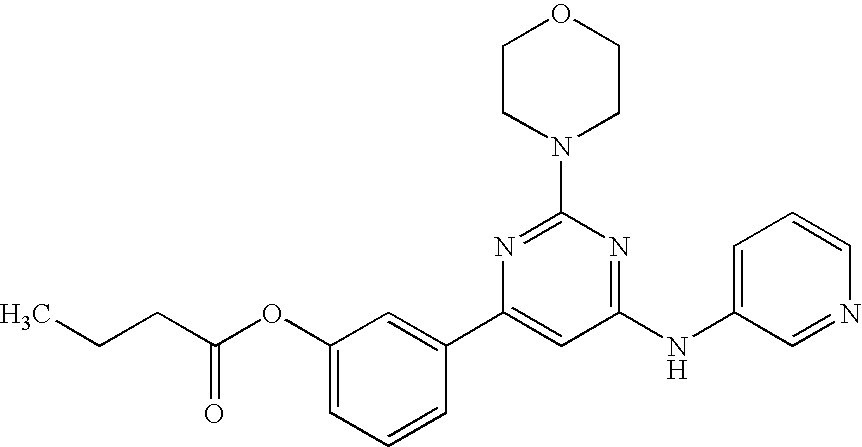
C1(NC2=CC=CN=C2)=NC(N2CCOCC2)=NC(C2=CC(OC(CCC)=O)=CC=C2)=C1
